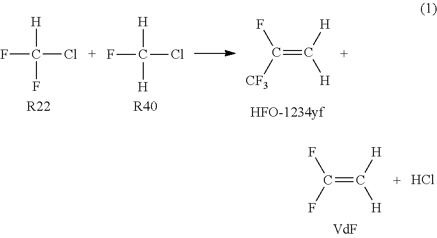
[H]C(F)(Cl)F.[R22].[H]C([H])(Cl)F.[R40].C(=C([CF3])F)([H])[H].C(=C(F)F)([H])[H].Cl
